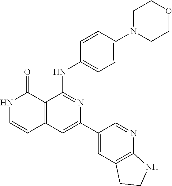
C1=CC(NC2=NC(C3=CC4=C(N=C3)NCC4)=CC3=C2C(=O)NC=C3)=CC=C1N1CCOCC1
